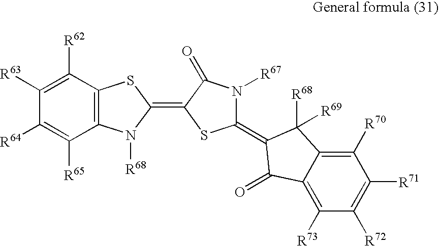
C12=C(C([R62])=C([R63])C([R64])=C1[R65])SC(=C1SC(=C3C([R68])([R69])C4=C([R70])C([R71])=C([R72])C([R73])=C4C3=O)N([R67])C1=O)N2[R68]
